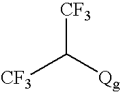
[CF3]C([Qg])[CF3]
